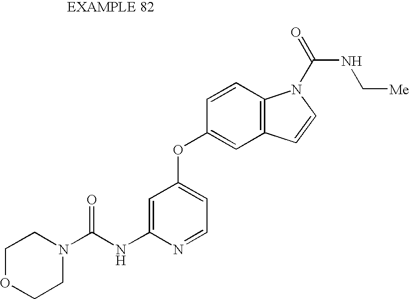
C1=C(NC(N2CCOCC2)=O)N=CC=C1OC1=CC2=C(C=C1)N(C(=O)NC[Me])C=C2
